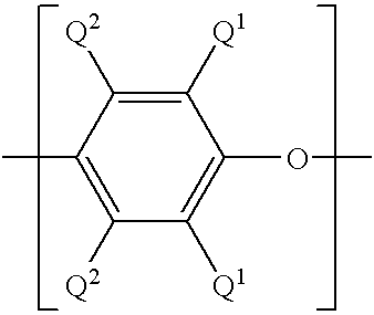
C1(C)=C([Q2])C([Q1])=C(OC)C([Q1])=C1[Q2]
